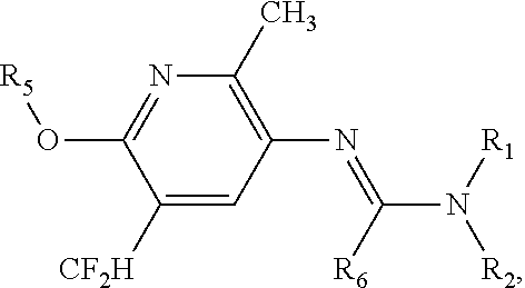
N1=C(O[R5])C([CF2H])=CC(N=C(N([R1])[R2])[R6])=C1C
